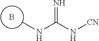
B.CNC(N[CN])=N
